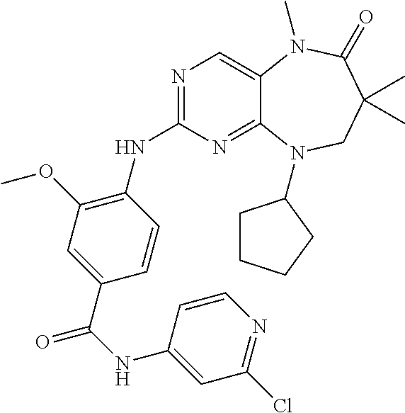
N1=C(NC2=C(OC)C=C(C(NC3=CC(Cl)=NC=C3)=O)C=C2)N=C2C(=C1)N(C)C(=O)C(C)(C)CN2C1CCCC1
